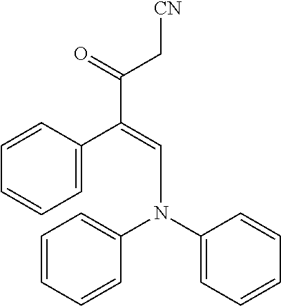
C1=C(C(=CN(C2=CC=CC=C2)C2=CC=CC=C2)C(=O)C[CN])C=CC=C1
